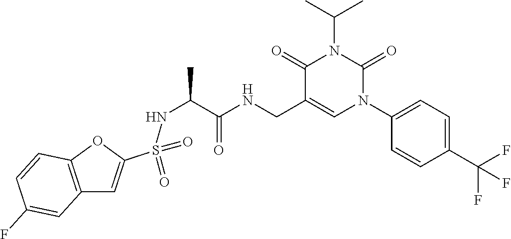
C12=C(OC(S(=O)(NC(C(NCC3=CN(C4=CC=C(C(F)(F)F)C=C4)C(=O)N(C(C)C)C3=O)=O)C)=O)=C1)C=CC(F)=C2
